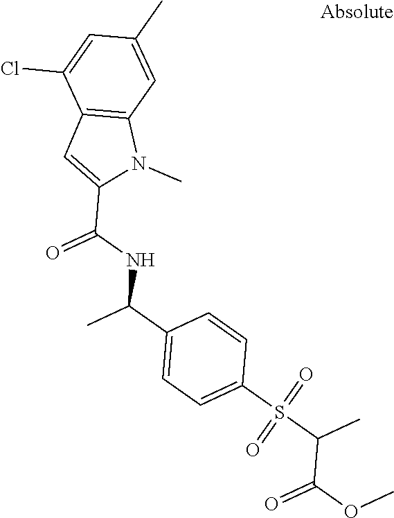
C12=C(C=C(C)C=C1Cl)N(C)C(C(NC(C1=CC=C(S(C(C)C(OC)=O)(=O)=O)C=C1)C)=O)=C2
